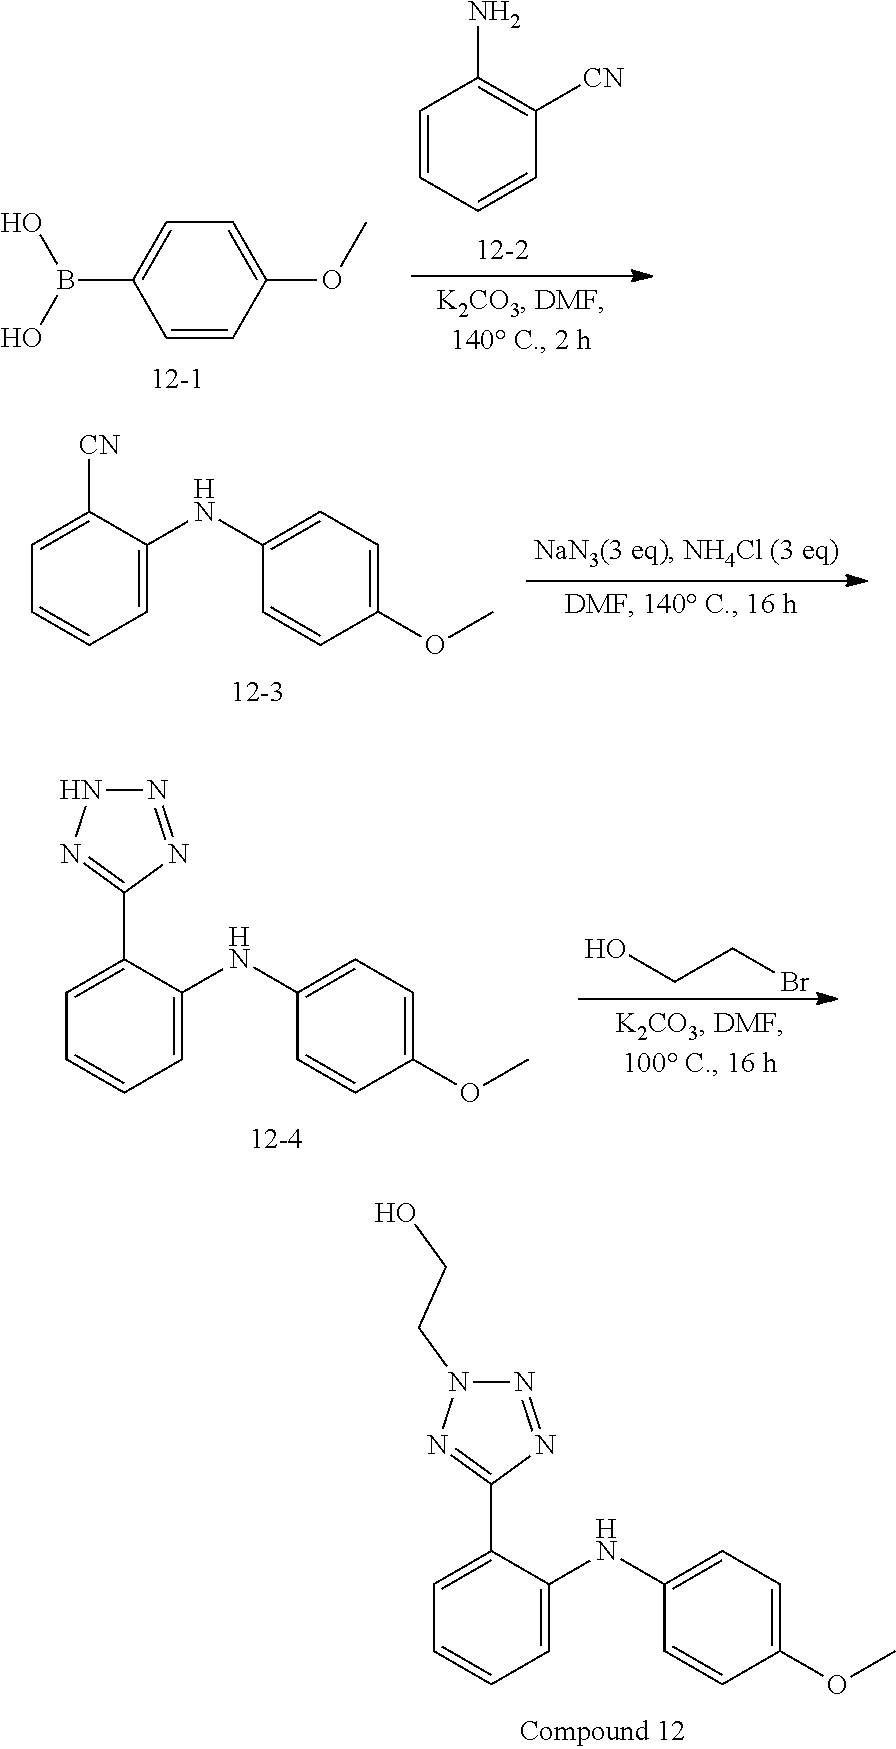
C1=CC(OC)=CC=C1B(O)O.C1=CC=CC([CN])=C1N.C1=C([CN])C(NC2=CC=C(OC)C=C2)=CC=C1.C1=C(C2=NNN=N2)C(NC2=CC=C(OC)C=C2)=CC=C1.C(CBr)O.C1=C(C2=NN(CCO)N=N2)C(NC2=CC=C(OC)C=C2)=CC=C1
